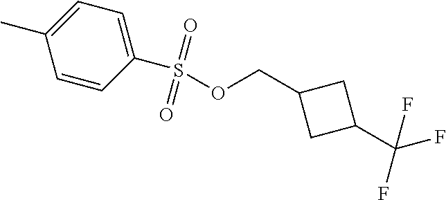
C1(S(=O)(=O)OCC2CC(C(F)(F)F)C2)=CC=C(C)C=C1
